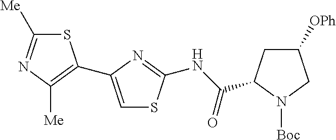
S1C([Me])=NC([Me])=C1C1=CSC(NC(=O)C2CC([OPh])CN2[Boc])=N1
